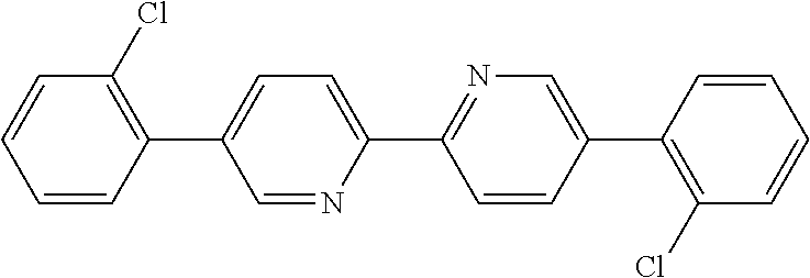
C1=NC(C2=NC=C(C3=C(Cl)C=CC=C3)C=C2)=CC=C1C1=C(Cl)C=CC=C1
